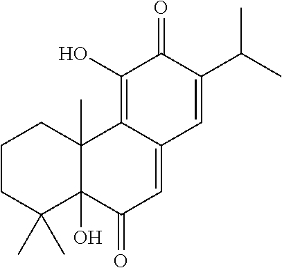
C1CC(C)(C)C2(O)C(C)(C1)C1=C(O)C(=O)C(C(C)C)=CC1=CC2=O
